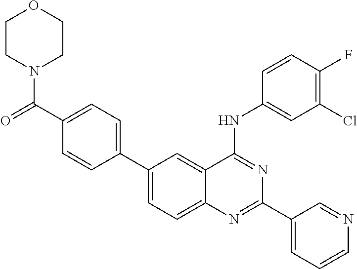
C1=C(C(=O)N2CCOCC2)C=CC(C2=CC=C3C(=C2)C(NC2=CC(Cl)=C(F)C=C2)=NC(C2=CC=CN=C2)=N3)=C1
